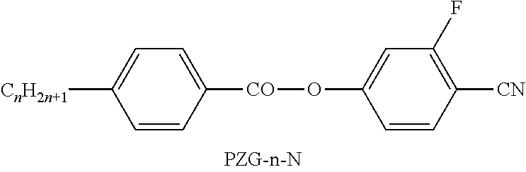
[CO](C1=CC=C([CnH2n+1])C=C1)OC1=CC(F)=C([CN])C=C1
